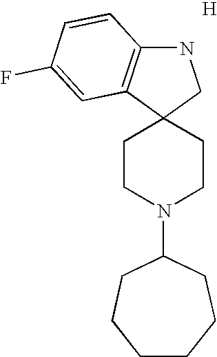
C1CN(C2CCCCCC2)CCC12CNC1=C2C=C(F)C=C1.[H]
